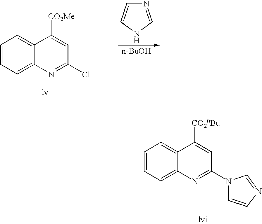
N1=CNC=C1.[n-BuOH].C1=CC=C2C(=C1)C([CO2Me])=CC(Cl)=N2.C1=CC=C2C(=C1)C([CO2nBu])=CC(N1C=CN=C1)=N2
